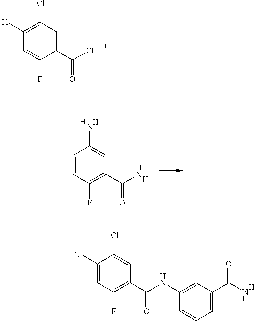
C1(C(Cl)=O)=CC(Cl)=C(Cl)C=C1F.C1(C(N)=O)=C(F)C=CC(N)=C1.[H].[H].[H].C1(C(NC2=CC(C(N)=O)=CC=C2)=O)=C(F)C=C(Cl)C(Cl)=C1.[H]
